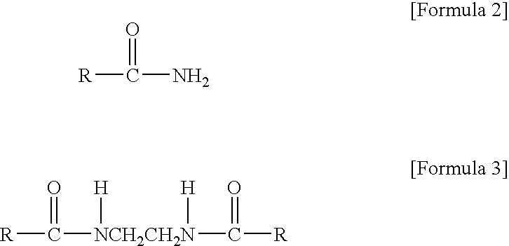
[R]C(N)=O.[R]C([NCH2CH2N](C([R])=O)([H])[H])=O
